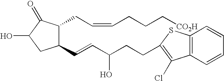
C1(C=CC(CCC2=C(Cl)C3=C(S2)C=CC=C3)O)C(CC=CCCC[CO2H])C(=O)C(O)C1
